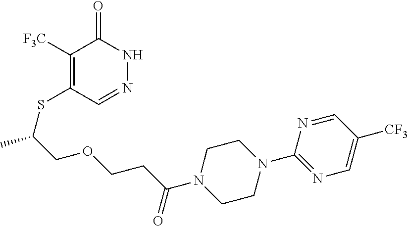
C1([F3C])=C(SC(C)COCCC(N2CCN(C3=NC=C([CF3])C=N3)CC2)=O)C=NNC1=O
